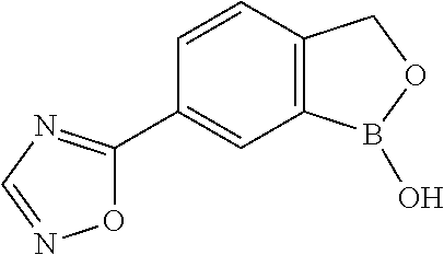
C12=C(B(O)OC1)C=C(C1=NC=NO1)C=C2
